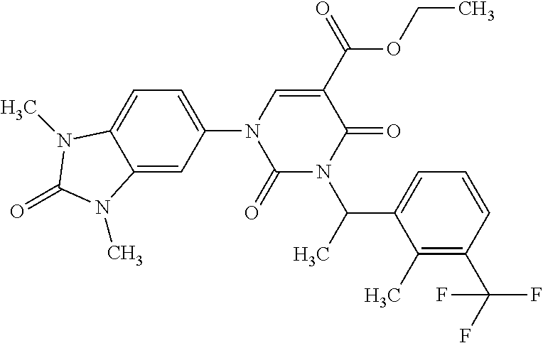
C1(=O)N(C(C2=CC=CC(C(F)(F)F)=C2C)C)C(=O)C(C(=O)OCC)=CN1C1=CC=C2C(=C1)N(C)C(=O)N2C
